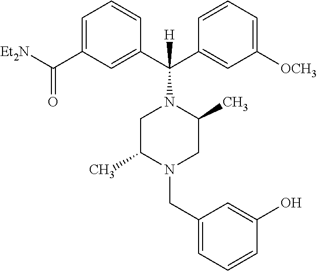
C1=C(C([Et2N])=O)C=C(C(C2=CC([OCH3])=CC=C2)(N2CC(C)N(CC3=CC=CC(O)=C3)CC2C)[H])C=C1
